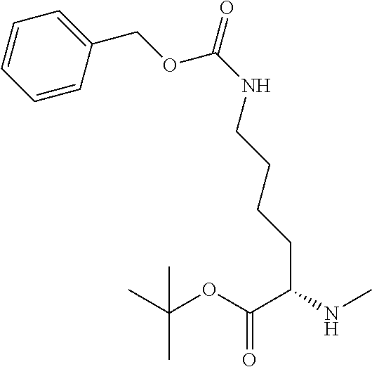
C1(COC(NCCCCC(NC)C(OC(C)(C)C)=O)=O)=CC=CC=C1
